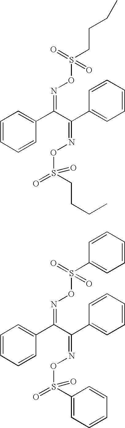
C1=CC=CC(C(C(C2=CC=CC=C2)=NOS(=O)(CCCC)=O)=NOS(=O)(=O)CCCC)=C1.C1=CC=CC(C(C(C2=CC=CC=C2)=NOS(=O)(C2=CC=CC=C2)=O)=NOS(=O)(=O)C2=CC=CC=C2)=C1
